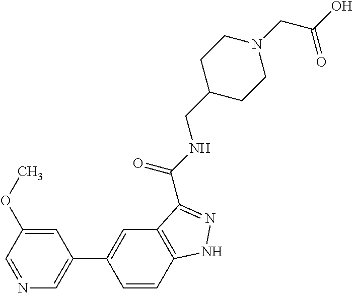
C1=CC2=C(C=C1C1=CN=CC(OC)=C1)C(C(=O)NCC1CCN(CC(O)=O)CC1)=NN2
